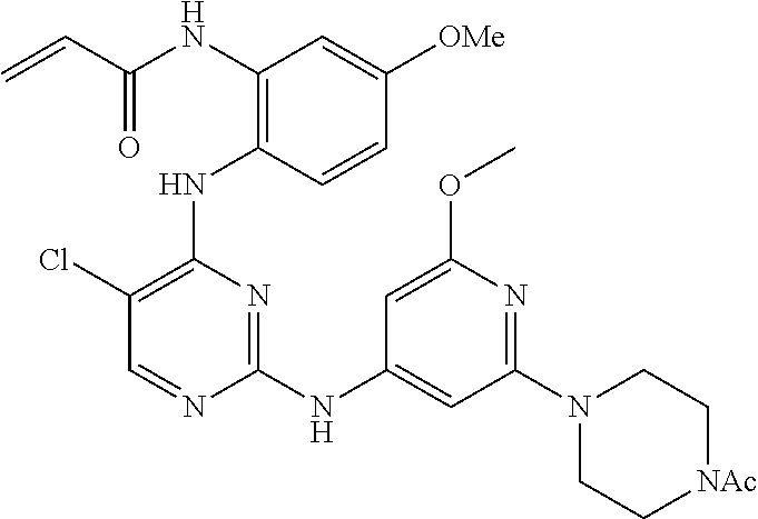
N(C1=C(NC2=C(Cl)C=NC(NC3=CC(N4CC[NAc]CC4)=NC(OC)=C3)=N2)C=CC([OMe])=C1)C(C=C)=O
